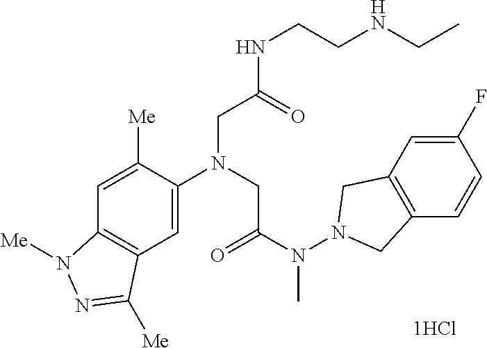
C12=C(C=C(N(CC(N(N3CC4=C(C3)C=C(F)C=C4)C)=O)CC(NCCNCC)=O)C([Me])=C1)C([Me])=NN2[Me]
